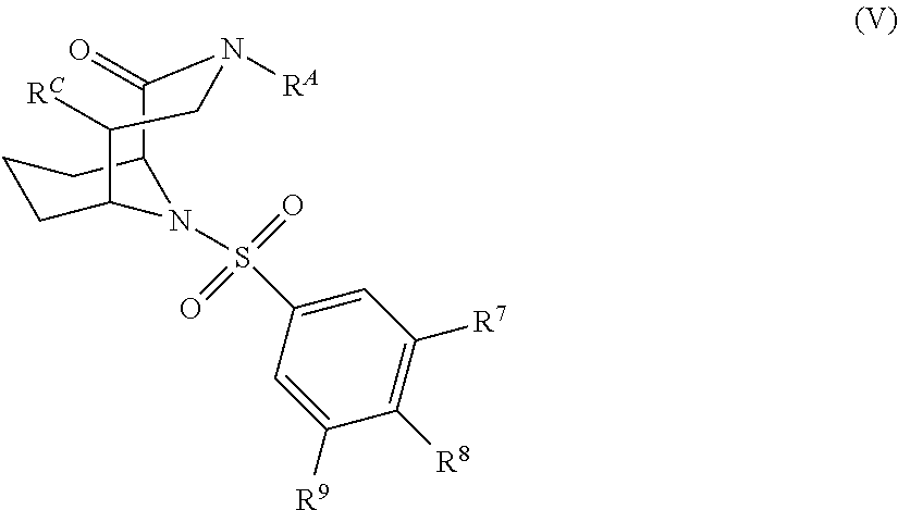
C1CC2N(S(C3=CC([R7])=C([R8])C([R9])=C3)(=O)=O)C(C1)C(=O)N([RA])CC2[RC]
